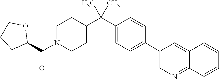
C1N(C(C2OCCC2)=O)CCC(C(C2=CC=C(C3=CN=C4C(=C3)C=CC=C4)C=C2)(C)C)C1
